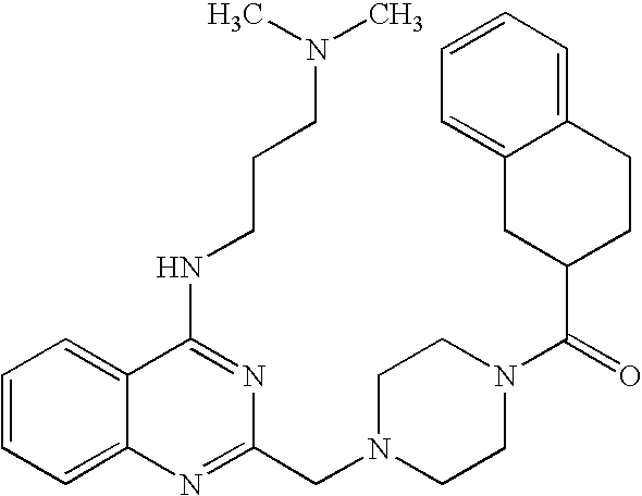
C1=CC=C2C(=C1)C(NCCCN(C)C)=NC(CN1CCN(C(=O)C3CCC4=CC=CC=C4C3)CC1)=N2
